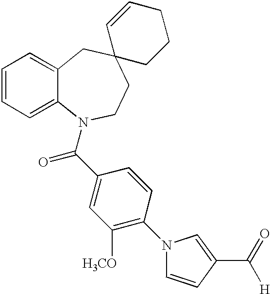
C1=CC=C2C(=C1)CC1(CCN2C(C2=CC([H3CO])=C(N3C=CC(C(=O)[H])=C3)C=C2)=O)CCCC=C1
